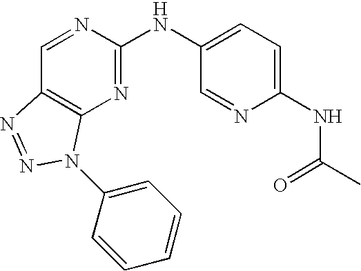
N1=C(NC2=CC=C(NC(C)=O)N=C2)N=CC2=C1N(C1=CC=CC=C1)N=N2
